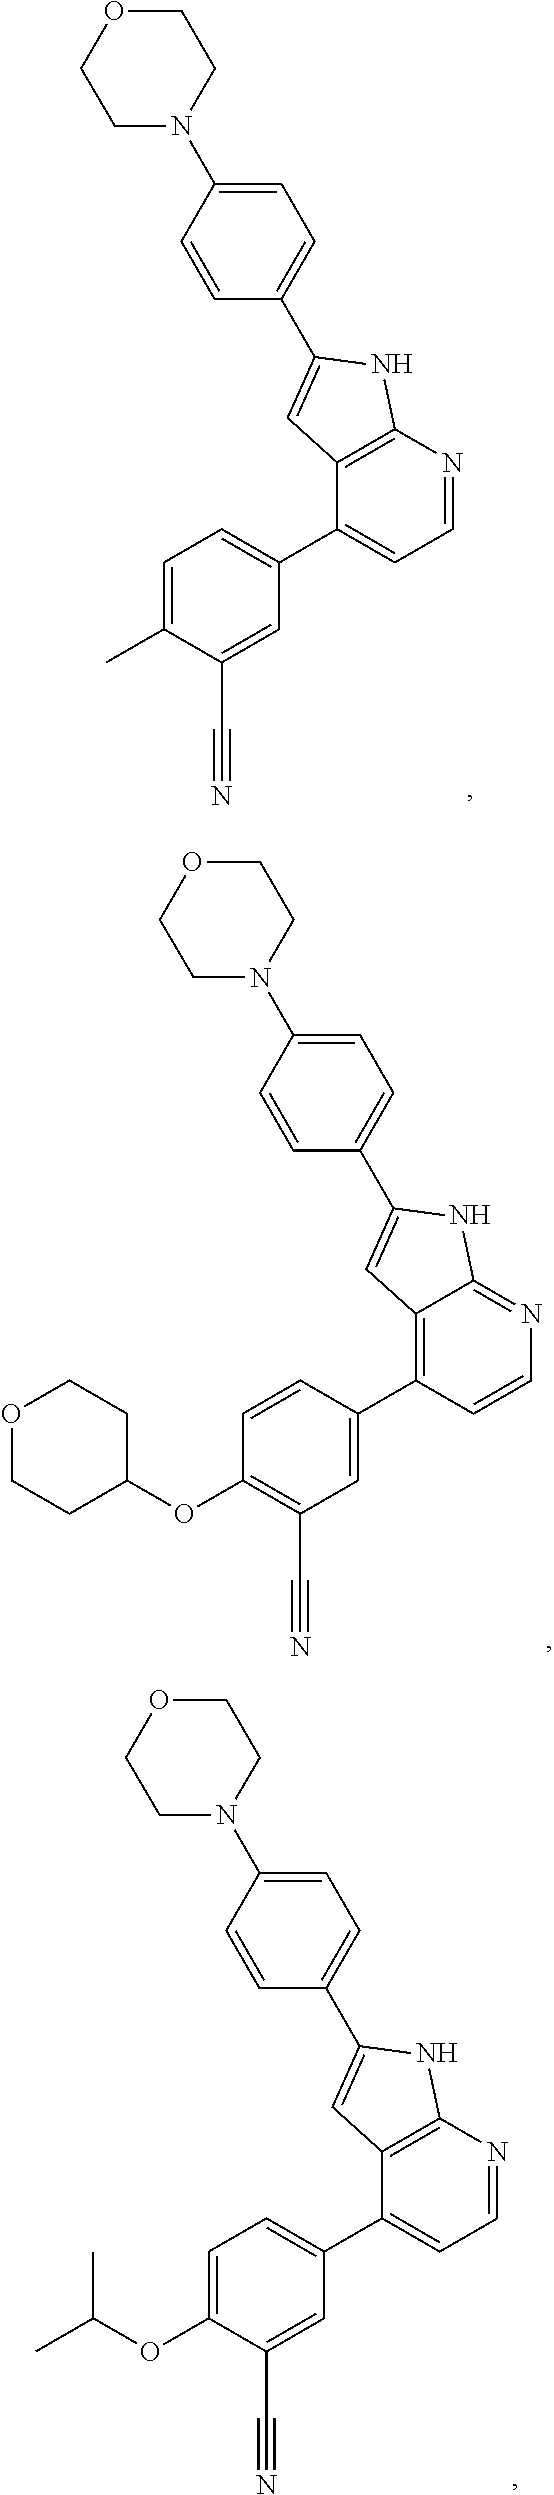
C1=C(C)C(C#N)=CC(C2=CC=NC3=C2C=C(C2=CC=C(N4CCOCC4)C=C2)N3)=C1.C1=CC(C2=C3C(=NC=C2)NC(C2=CC=C(N4CCOCC4)C=C2)=C3)=CC(C#N)=C1OC1CCOCC1.C1=C(OC(C)C)C(C#N)=CC(C2=CC=NC3=C2C=C(C2=CC=C(N4CCOCC4)C=C2)N3)=C1
